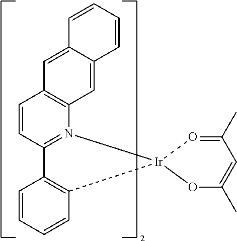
C1=CC=CC2=C1C1=N(C3=C(C=C1)C=C1C(=C3)C=CC=C1)[Ir]21OC(C)=CC(C)=O1
